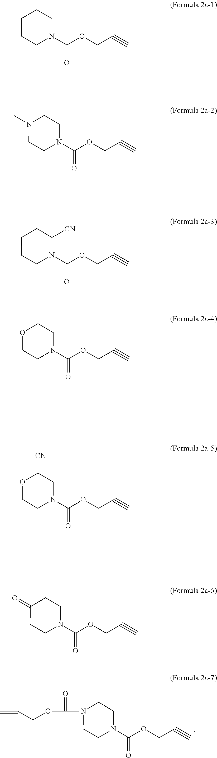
C1N(C(OCC#C)=O)CCN(C(OCC#C)=O)C1.C1N(C(OCC#C)=O)CCCC1.C1N(C(OCC#C)=O)CCN(C)C1.C1N(C(OCC#C)=O)C([CN])CCC1.C1N(C(OCC#C)=O)CCOC1.C1N(C(OCC#C)=O)CC([CN])OC1.C1N(C(OCC#C)=O)CCC(=O)C1
